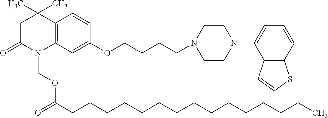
C12=C(C=C(OCCCCN3CCN(C4=CC=CC5=C4C=CS5)CC3)C=C1)N(COC(CCCCCCCCCCCCCCC)=O)C(=O)CC2(C)C
